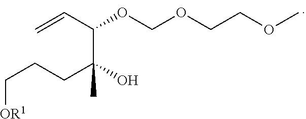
C=CC(C(CCC[OR1])(O)C)OCOCCOC
